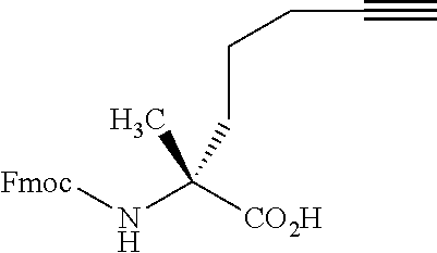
CC(N[Fmoc])([CO2H])CCCC#C
